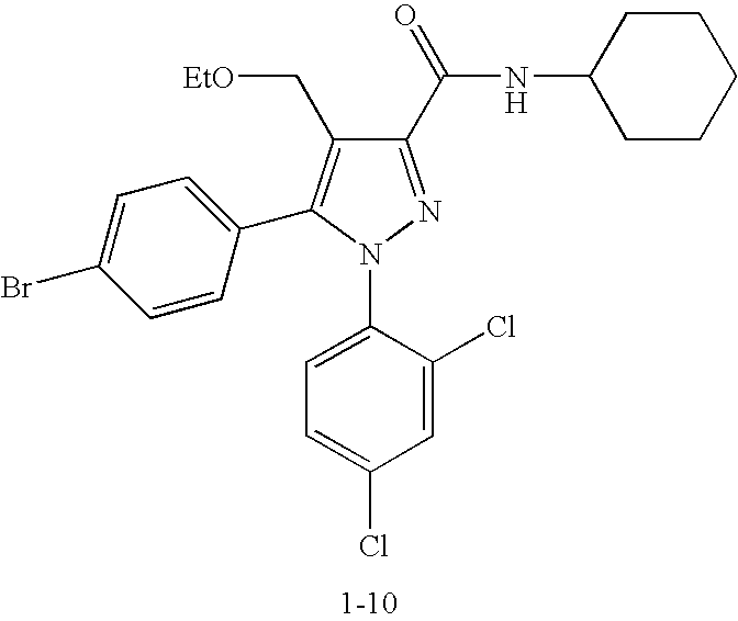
C1(C(NC2CCCCC2)=O)=NN(C2=CC=C(Cl)C=C2Cl)C(C2=CC=C(Br)C=C2)=C1C[EtO]
